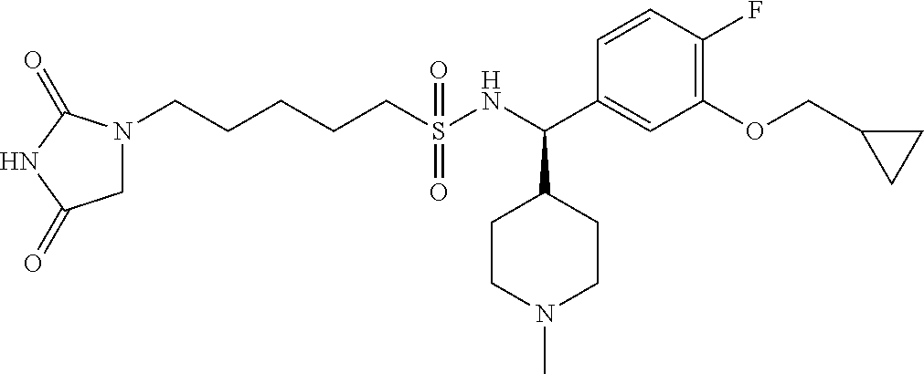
N1(CCCCCS(NC(C2=CC(OCC3CC3)=C(F)C=C2)C2CCN(C)CC2)(=O)=O)CC(=O)NC1=O
